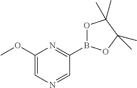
C1=C(OC)N=C(B2OC(C)(C)C(C)(C)O2)C=N1
